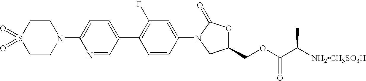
S1(=O)(=O)CCN(C2=CC=C(C3=C(F)C=C(N4CC(COC(C([NH2CH3SO3H])C)=O)OC4=O)C=C3)C=N2)CC1
